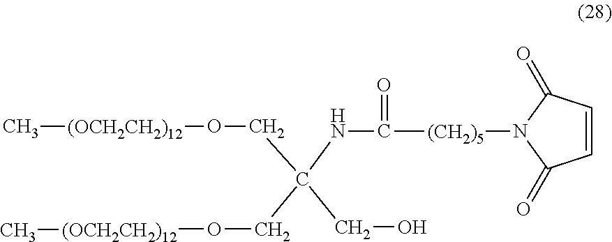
C[(OCH2CH2)12]OCC(CO[(OCH2CH2)12]C)(NC([(CH2)5]N1C(=O)C=CC1=O)=O)CO
